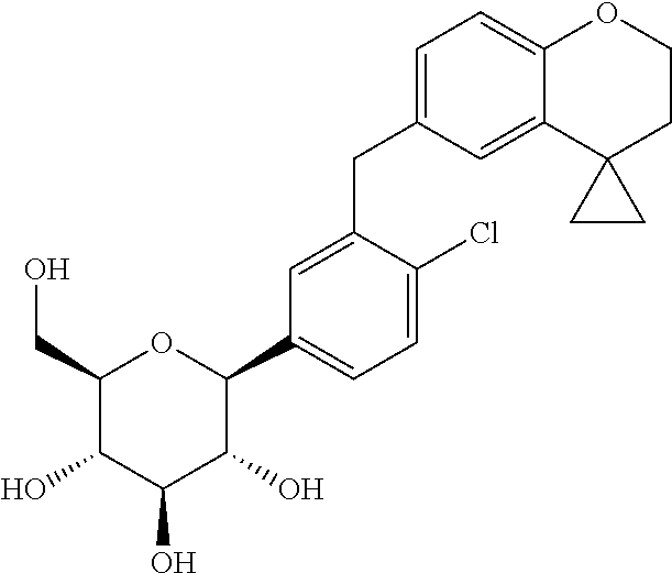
C1(CO)C(O)C(O)C(O)C(C2=CC=C(Cl)C(CC3=CC=C4C(=C3)C3(CCO4)CC3)=C2)O1
